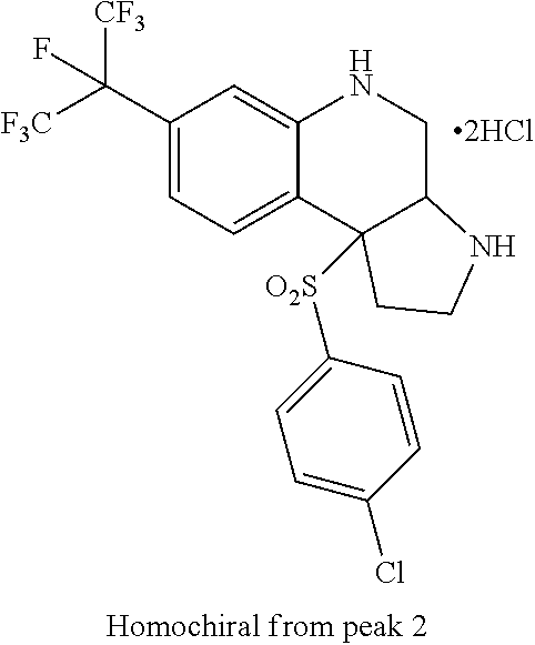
C1(C([F3C])([CF3])F)=CC=C2C(=C1)NCC1C2([O2S]C2=CC=C(Cl)C=C2)CCN1
